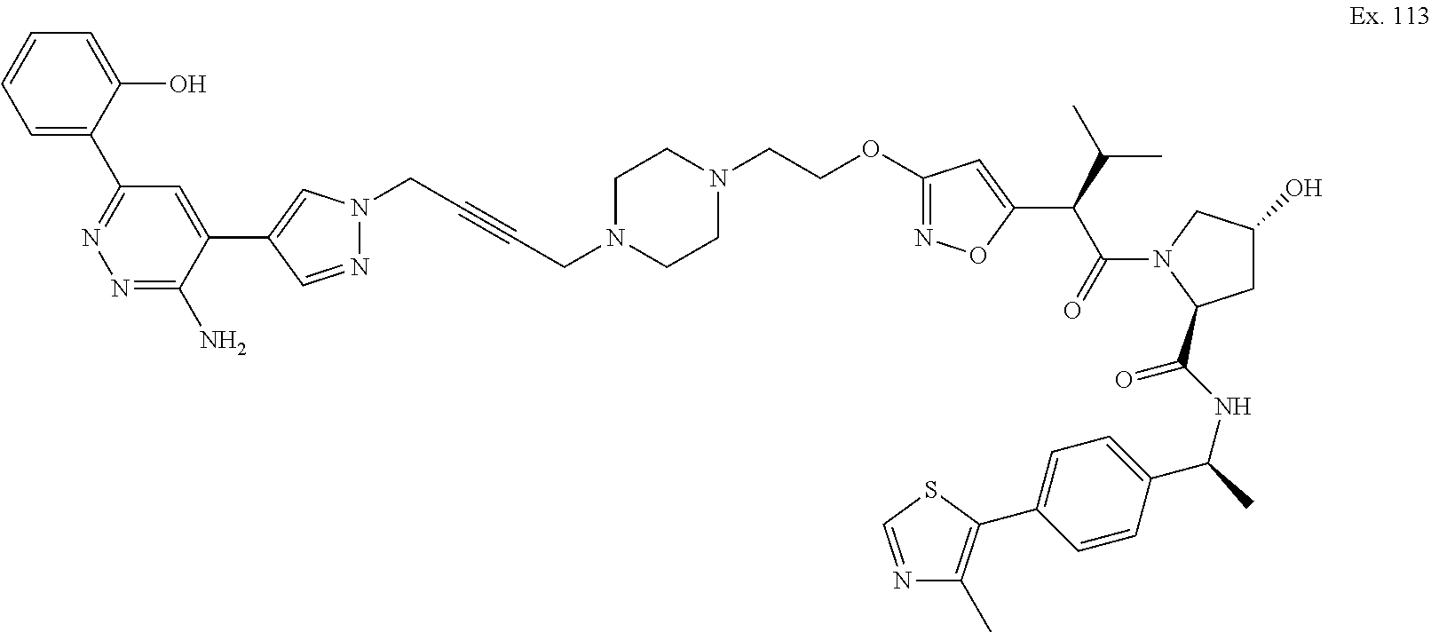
C1N(CC#CCN2N=CC(C3=CC(C4=CC=CC=C4O)=NN=C3N)=C2)CCN(CCOC2=NOC(C(C(C)C)C(=O)N3C(C(NC(C)C4=CC=C(C5=C(C)N=CS5)C=C4)=O)CC(O)C3)=C2)C1
